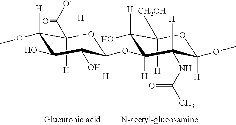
C1([H])(C([O-])=O)C([H])(OC)C(O)C(O)([H])C(OC2([H])C([H])(O)C([H])([CH2OH])OC(OC)([H])C2(NC(C)=O)[H])([H])O1
